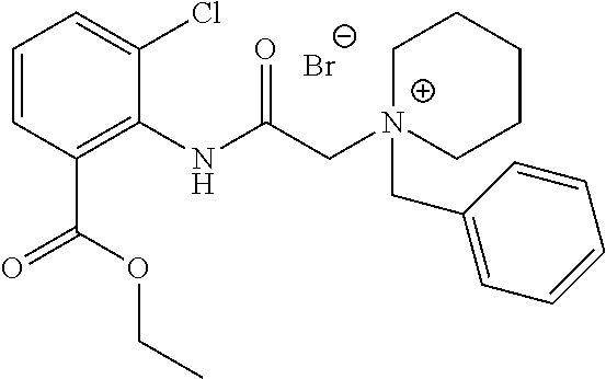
C1=CC(C(=O)OCC)=C(NC(C[N+]2(CC3=CC=CC=C3)CCCCC2)=O)C(Cl)=C1.[Br-]
